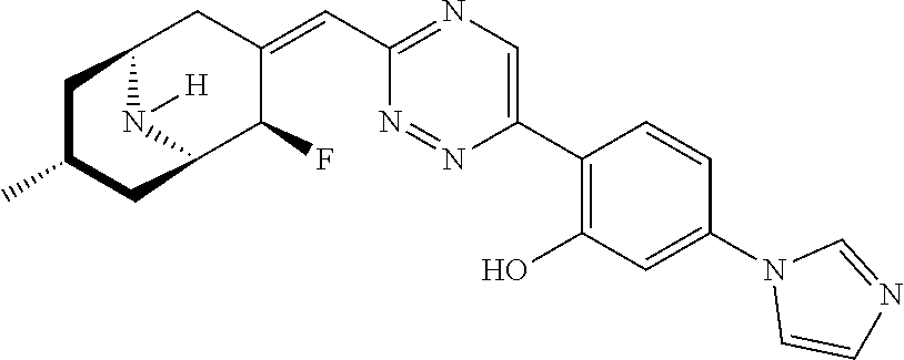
C12N([H])C(C(F)C(=CC3=NC=C(C4=C(O)C=C(N5C=CN=C5)C=C4)N=N3)C1)CC(C)C2
